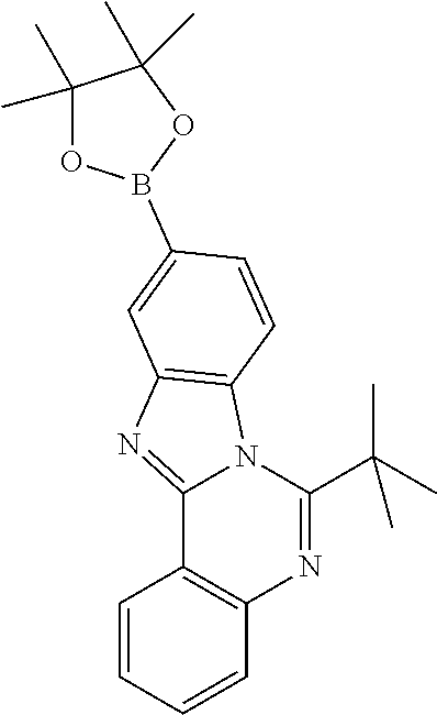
C12=C(C=CC=C1)N=C(C(C)(C)C)N1C2=NC2=C1C=CC(B1OC(C)(C)C(C)(C)O1)=C2
